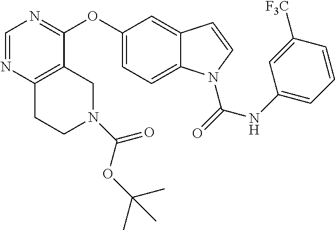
C1=NC2=C(C(OC3=CC=C4C(=C3)C=CN4C(NC3=CC=CC([F3C])=C3)=O)=N1)CN(C(=O)OC(C)(C)C)CC2
